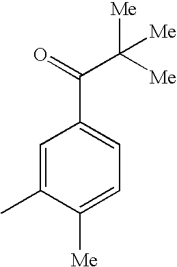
C1=C(C)C([Me])=CC=C1C(=O)C([Me])([Me])[Me]
